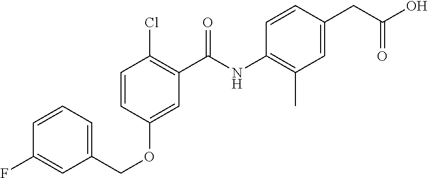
C1=CC=C(COC2=CC(C(=O)NC3=C(C)C=C(CC(=O)O)C=C3)=C(Cl)C=C2)C=C1F
